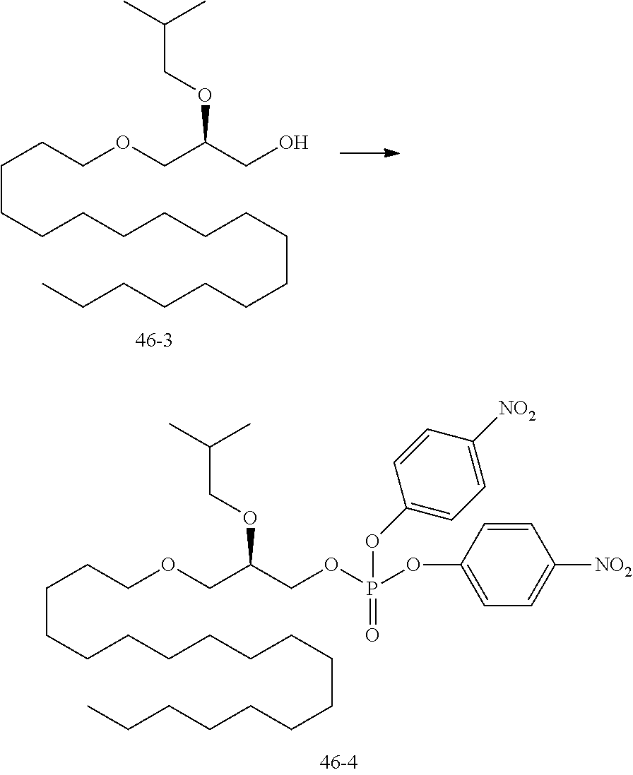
C(OCC(COP(OC1=CC=C([NO2])C=C1)(OC1=CC=C([NO2])C=C1)=O)OCC(C)C)CCCCCCCCCCCCCCCCC.C(OCC(CO)OCC(C)C)CCCCCCCCCCCCCCCCC
